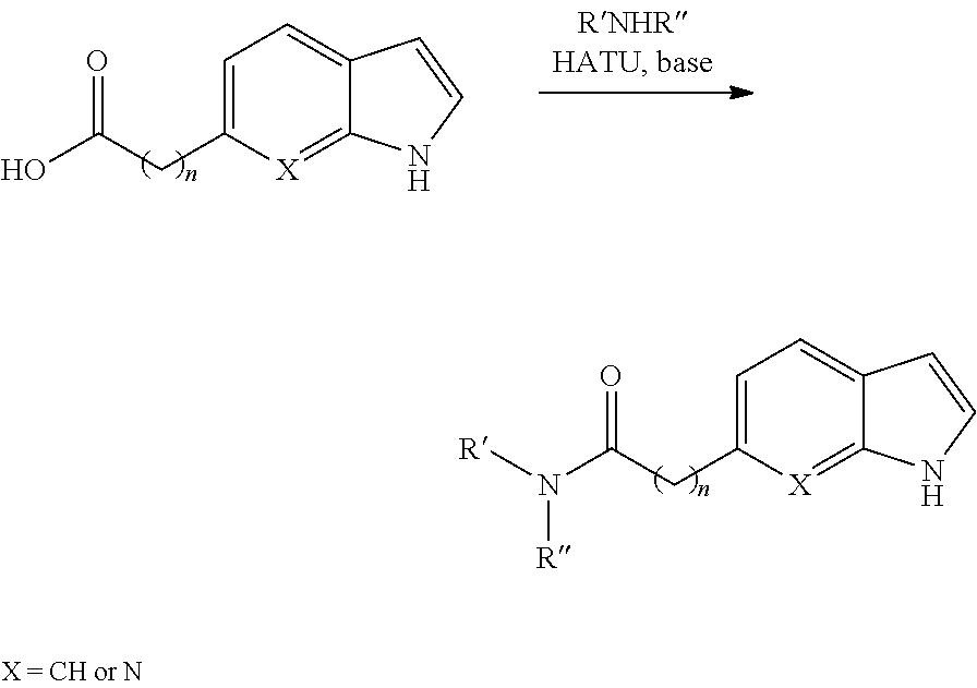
O=C(CC1=CC=C2C(=[X]1)NC=C2)O.O=C(CC1=CC=C2C(=[X]1)NC=C2)N([R])[R]
